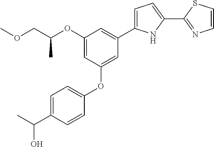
C1(OC(COC)C)=CC(OC2=CC=C(C(C)O)C=C2)=CC(C2=CC=C(C3=NC=CS3)N2)=C1
